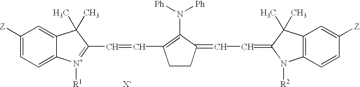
C1([Z])=CC=C2C(=C1)C(C)(C)C(C=CC1=C(N([Ph])[Ph])C(=CC=C3N([R2])C4=C(C=C([Z])C=C4)C3(C)C)CC1)=[N+]2[R1].[X-]
